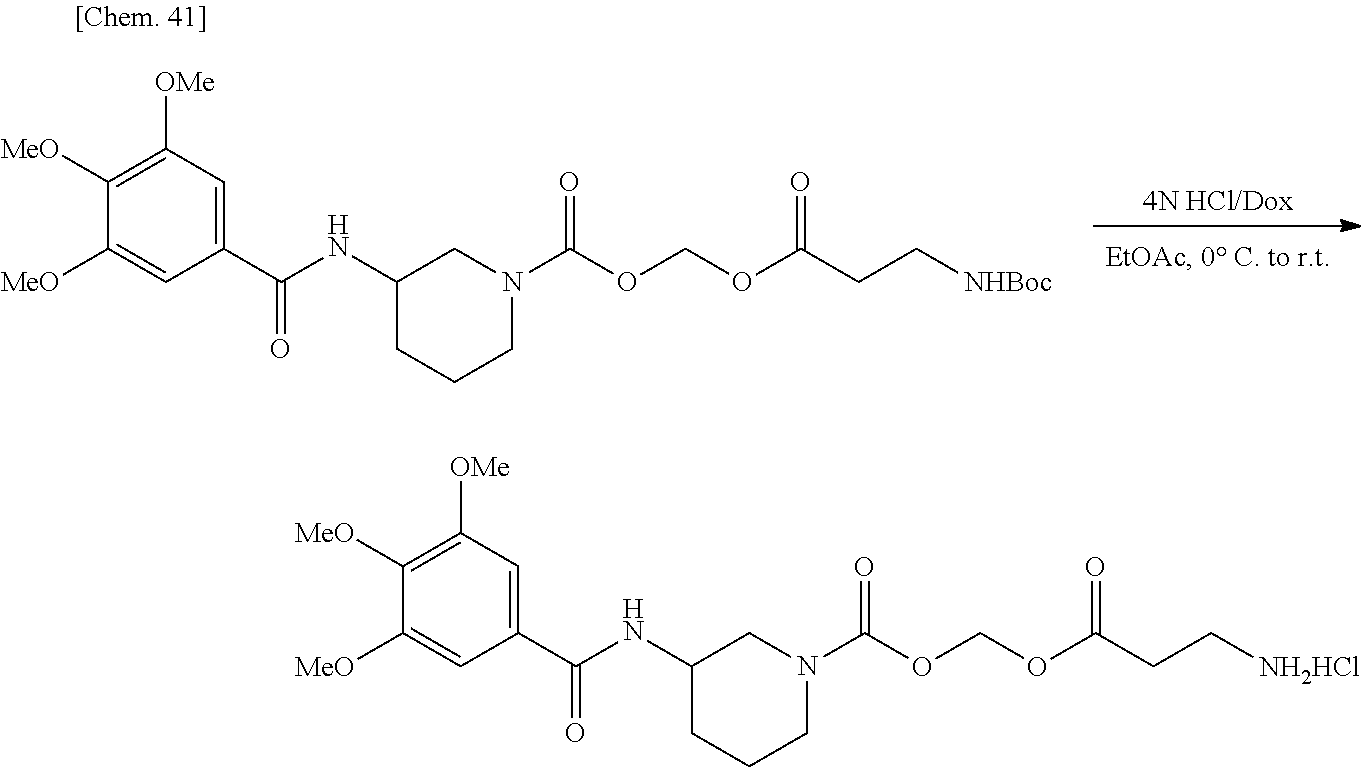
[4N HCl/Dox].C1([MeO])=CC(C(NC2CCCN(C(OCOC(CC[NHBoc])=O)=O)C2)=O)=CC([OMe])=C1[MeO].C1([MeO])=CC(C(NC2CCCN(C(OCOC(CC[NH2HCl])=O)=O)C2)=O)=CC([OMe])=C1[MeO]
